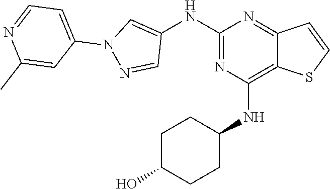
C1(NC2=CN(C3=CC=NC(C)=C3)N=C2)=NC(NC2CCC(O)CC2)=C2C(=N1)C=CS2
